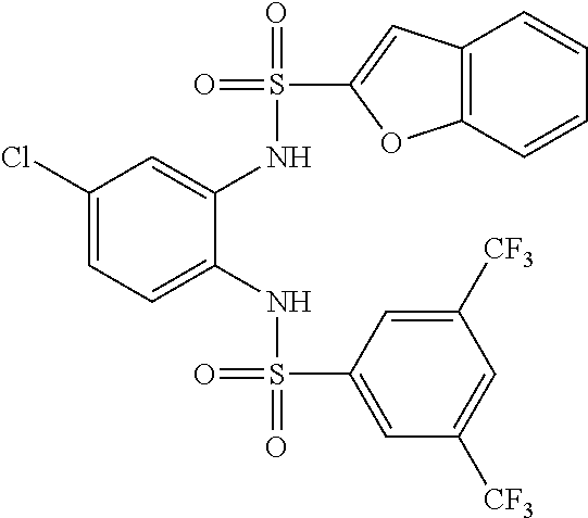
C1(Cl)=CC=C(NS(=O)(=O)C2=CC([CF3])=CC([CF3])=C2)C(NS(=O)(C2=CC3=C(O2)C=CC=C3)=O)=C1
